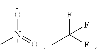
CN(=O)O.CC(F)(F)F
